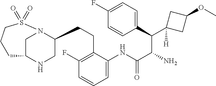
C1C2NCC(CCC3=C(F)C=CC=C3NC(C(N)C(C3=CC=C(F)C=C3)C3([H])CC(OC)C3)=O)N1S(=O)(=O)CCC2
